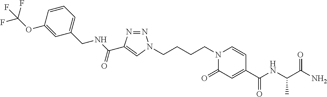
NC(C(NC(C1=CC(=O)N(CCCCN2N=NC(C(NCC3=CC=CC(OC(F)(F)F)=C3)=O)=C2)C=C1)=O)C)=O
